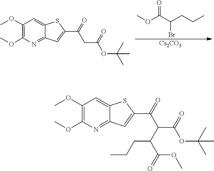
C1(OC)=C(OC)N=C2C(=C1)SC(C(=O)C(C(OC(C)(C)C)=O)C(C(=O)OC)CCC)=C2.C1(OC)=C(OC)N=C2C(=C1)SC(C(=O)CC(OC(C)(C)C)=O)=C2.[Cs2CO3].COC(C(CCC)Br)=O
